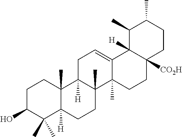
OC1C(C)(C)C2([H])C(C)(CC1)C1([H])C(C)(CC2)C2(C)C(=CC1)C1([H])C([CO2H])(CC2)CCC(C)C1C
